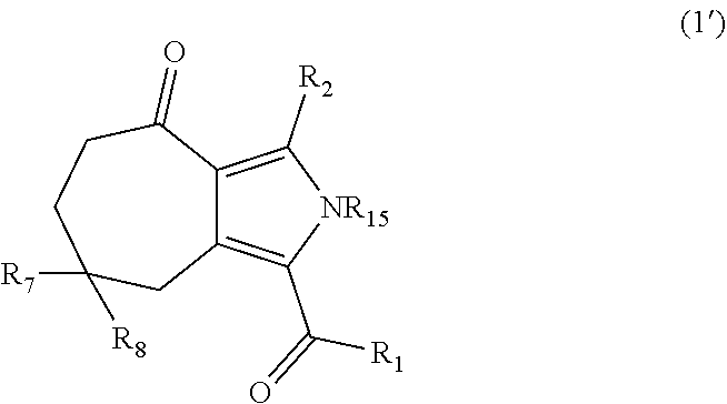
C12=C([R2])[NR15]C(C([R1])=O)=C1CC([R7])([R8])CCC2=O
